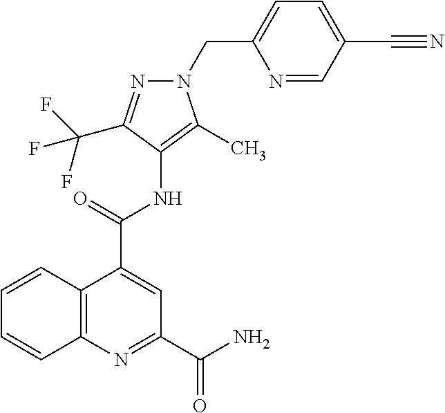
N1=C(C(F)(F)F)C(NC(C2=CC(C(N)=O)=NC3=C2C=CC=C3)=O)=C(C)N1CC1=CC=C(C#N)C=N1
